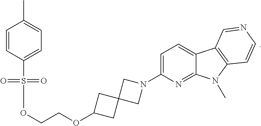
C1=CC(S(=O)(=O)OCCOC2CC3(CN(C4=CC=C5C(=N4)N(C)C4=C5C=NC=C4)C3)C2)=CC=C1C
